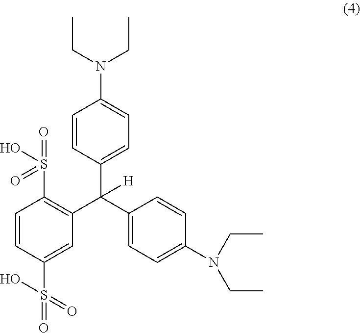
C1=CC(C(C2=CC=C(N(CC)CC)C=C2)(C2=C(S(=O)(=O)O)C=CC(S(=O)(O)=O)=C2)[H])=CC=C1N(CC)CC
